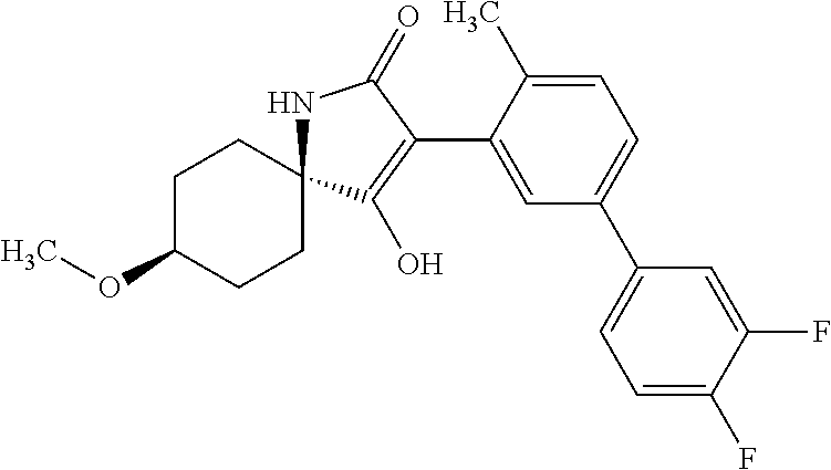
C1C(OC)CCC2(C1)NC(=O)C(C1=CC(C3=CC=C(F)C(F)=C3)=CC=C1C)=C2O
